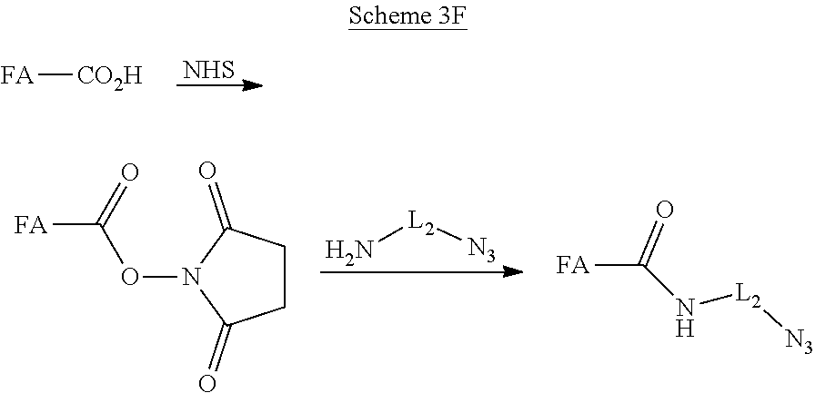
[NHS].[FA][CO2H].N[L2][N3].C1CC(=O)N(OC([FA])=O)C1=O.[FA]C(N[L2][N3])=O
